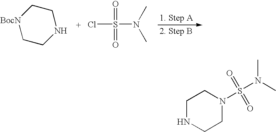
C1CNCC[BocN]1.ClS(N(C)C)(=O)=O.C1NCCN(S(N(C)C)(=O)=O)C1
